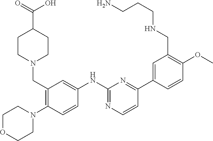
C1OCCN(C2=C(CN3CCC(C(=O)O)CC3)C=C(NC3=NC=CC(C4=CC(CNCCCN)=C(OC)C=C4)=N3)C=C2)C1
